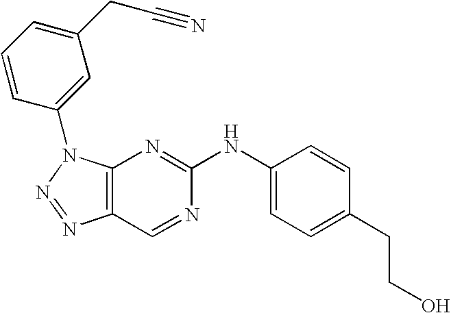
C12=C(N(C3=CC(CC#N)=CC=C3)N=N1)N=C(NC1=CC=C(CCO)C=C1)N=C2
